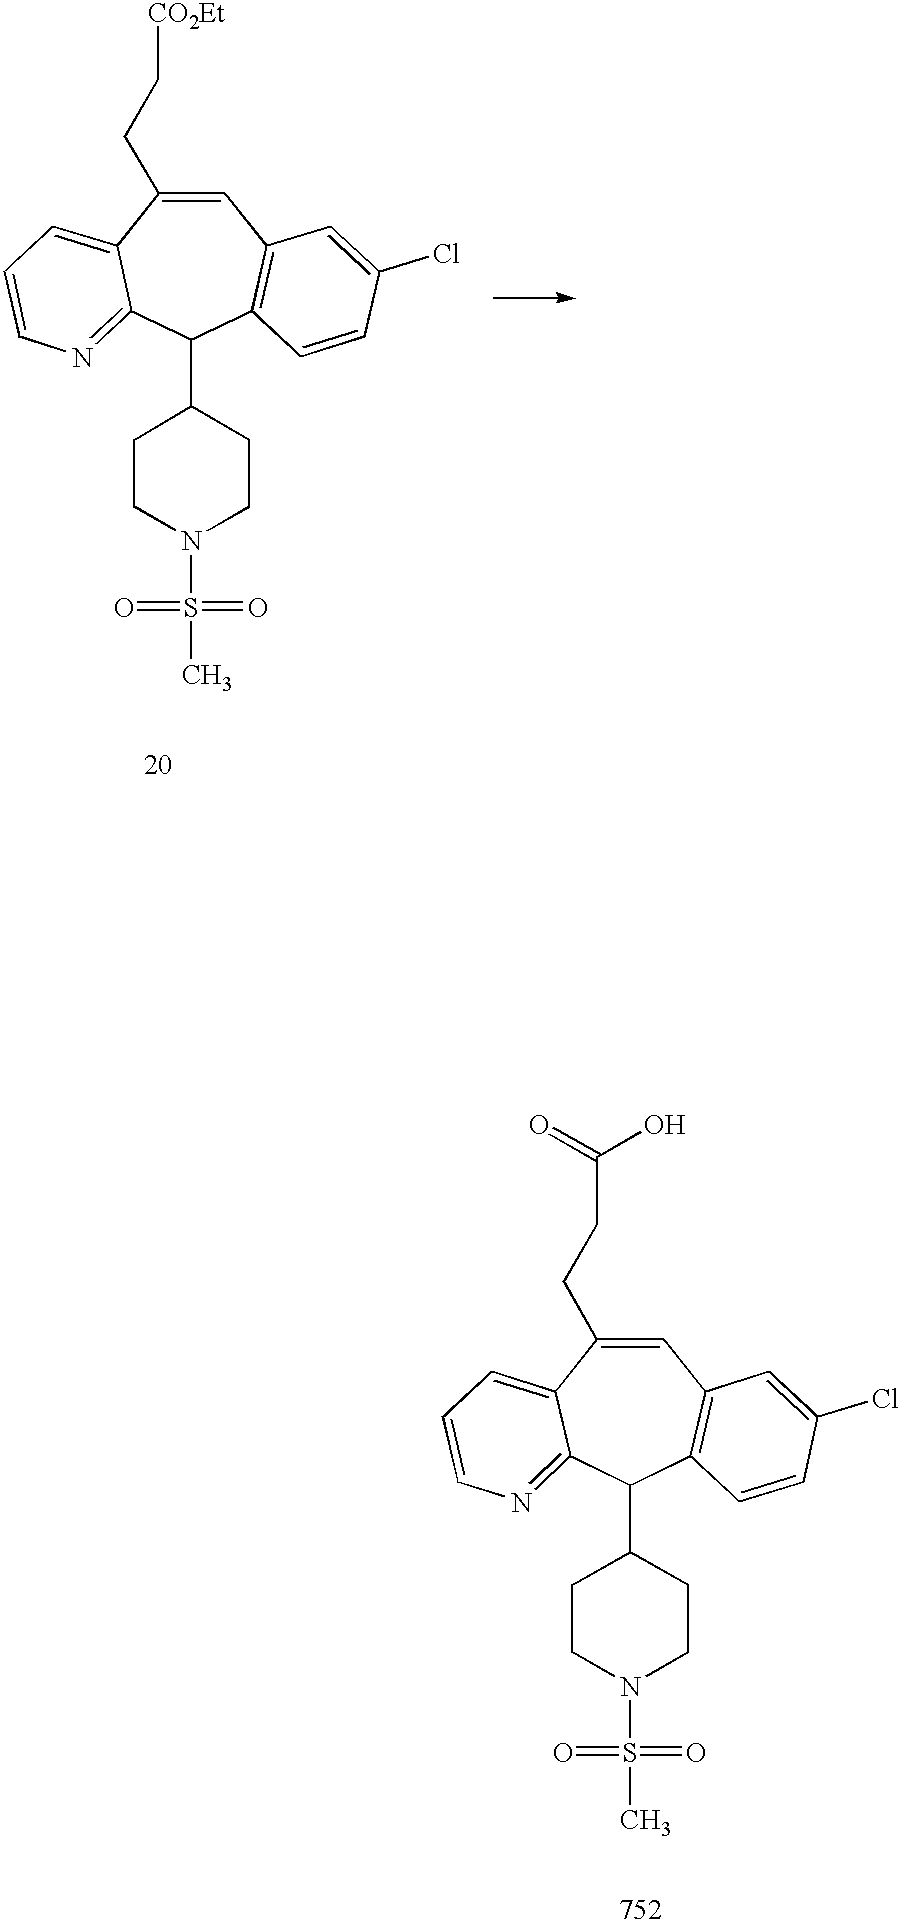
C1=C(CC[CO2Et])C2=CC=CN=C2C(C2CCN(S(C)(=O)=O)CC2)C2=C1C=C(Cl)C=C2.C1=C(CCC(=O)O)C2=CC=CN=C2C(C2CCN(S(C)(=O)=O)CC2)C2=C1C=C(Cl)C=C2
